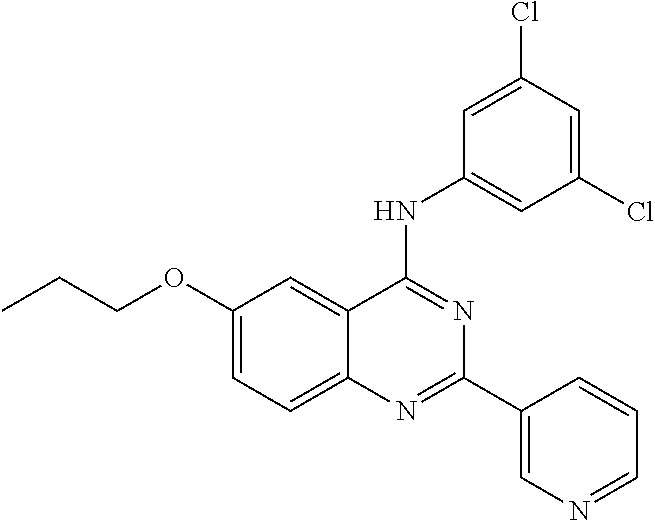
C1(OCCC)=CC=C2C(=C1)C(NC1=CC(Cl)=CC(Cl)=C1)=NC(C1=CN=CC=C1)=N2
